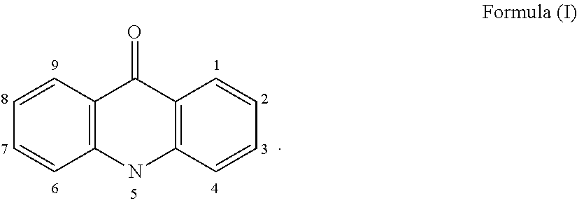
C12=C(C=CC=C1)C(=O)C1=C(N2)C=CC=C1
